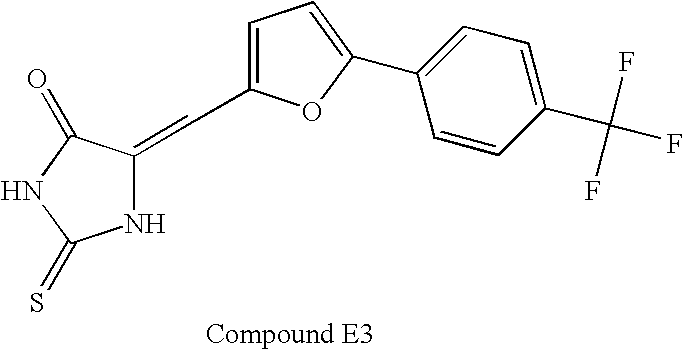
C(C1=CC=C(C2=CC=C(C(F)(F)F)C=C2)O1)=C1NC(=S)NC1=O
